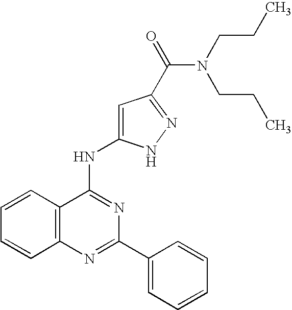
C12=C(N=C(C3=CC=CC=C3)N=C1NC1=CC(C(=O)N(CCC)CCC)=NN1)C=CC=C2
